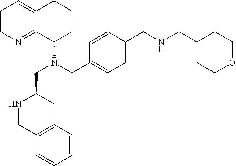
C1=CN=C2C(=C1)CCCC2N(CC1NCC2=C(C1)C=CC=C2)CC1=CC=C(CNCC2CCOCC2)C=C1
